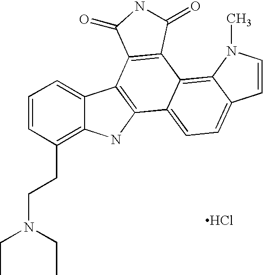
C12=C(CCN(CC)CC)C=CC=C1C1=C(N2)C2=CC=C3C(=C2C2=C1C(=O)NC2=O)N(C)C=C3.Cl
